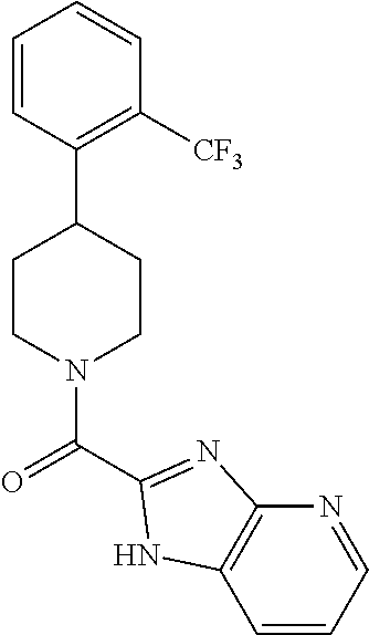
C1=CC(C2CCN(C(=O)C3=NC4=C(C=CC=N4)N3)CC2)=C([CF3])C=C1
